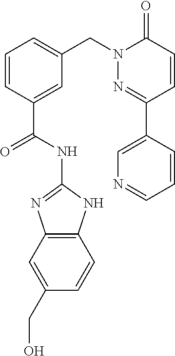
C12=C(NC(NC(C3=CC(CN4N=C(C5=CN=CC=C5)C=CC4=O)=CC=C3)=O)=N1)C=CC(CO)=C2
